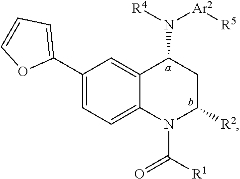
C1(C2=CC=CO2)=CC=C2C(=C1)C(N([R4])[Ar2][R5])CC([R2])N2C(=O)[R1]
